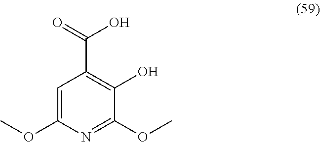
C1=C(OC)N=C(OC)C(O)=C1C(O)=O
